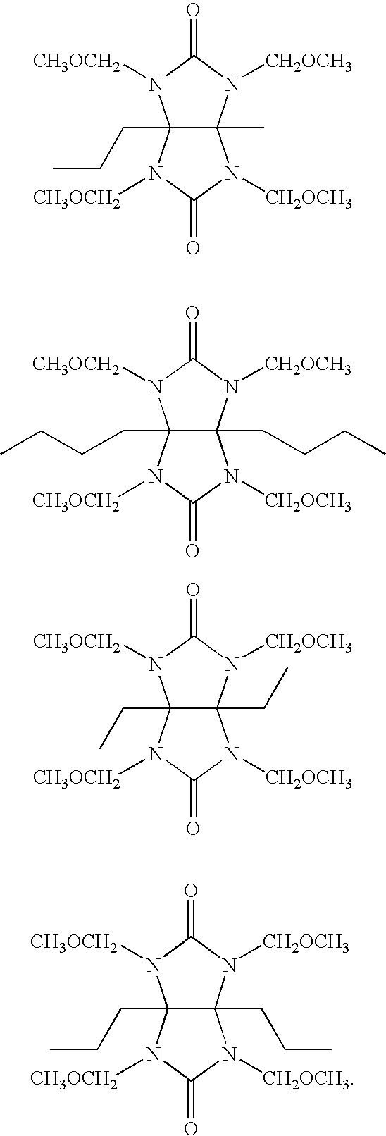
C12(CCC)C(C)(N([CH2OCH3])C(=O)N1[CH3OCH2])N([CH2OCH3])C(=O)N2[CH3OCH2].C12(CCCC)C(CCCC)(N([CH2OCH3])C(=O)N1[CH3OCH2])N([CH2OCH3])C(=O)N2[CH3OCH2].C12(CC)C(CC)(N([CH2OCH3])C(=O)N1[CH3OCH2])N([CH2OCH3])C(=O)N2[CH3OCH2].C12(CCC)C(CCC)(N([CH2OCH3])C(=O)N1[CH3OCH2])N([CH2OCH3])C(=O)N2[CH3OCH2]
